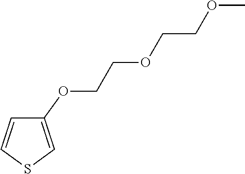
C1(OCCOCCOC)=CSC=C1
